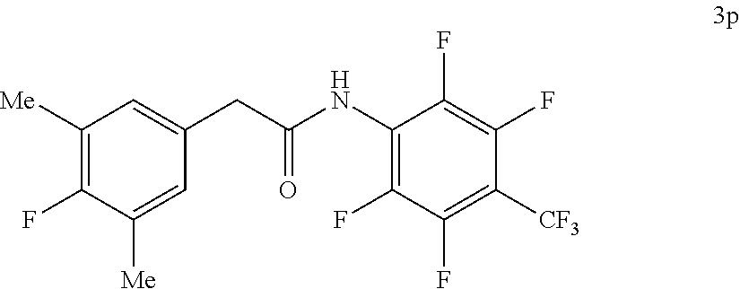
C1([Me])=C(F)C([Me])=CC(CC(=O)NC2=C(F)C(F)=C([CF3])C(F)=C2F)=C1
